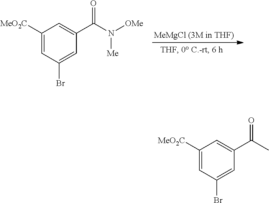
C1([MeO2C])=CC(Br)=CC(C(=O)N([Me])[OMe])=C1.C1([MeO2C])=CC(Br)=CC(C(=O)C)=C1
